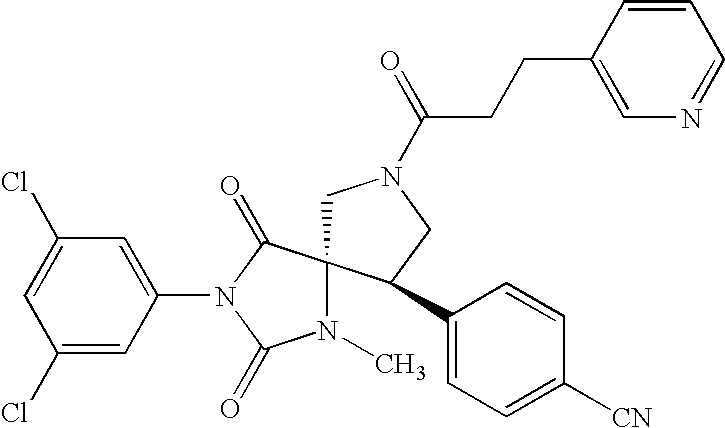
C1=C(Cl)C=C(N2C(=O)N(C)C3(C2=O)CN(C(=O)CCC2=CN=CC=C2)CC3C2=CC=C([CN])C=C2)C=C1Cl
